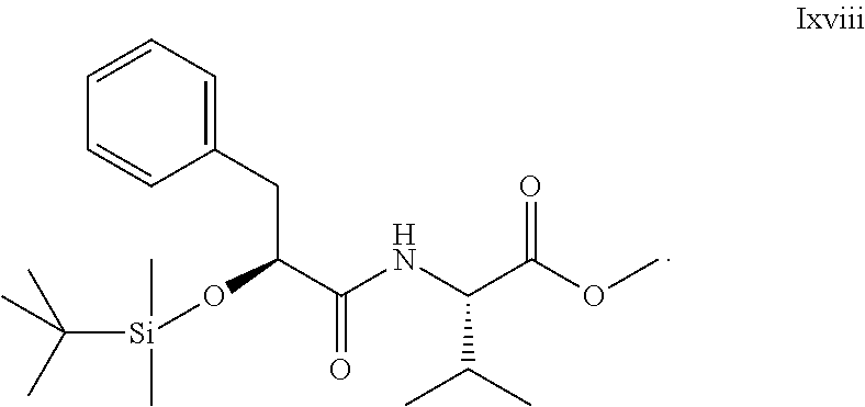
C1=CC=C(CC(C(NC(C(OC)=O)C(C)C)=O)O[Si](C(C)(C)C)(C)C)C=C1
